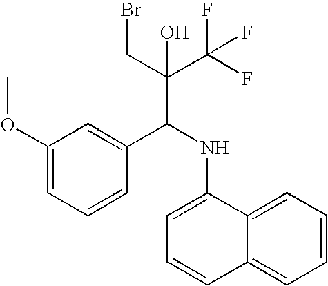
BrCC(C(F)(F)F)(O)C(NC1=CC=CC2=CC=CC=C12)C1=CC(OC)=CC=C1
